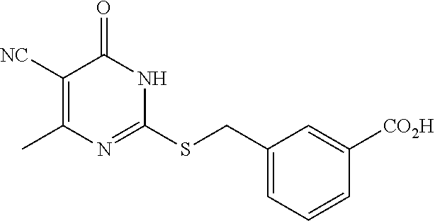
CC1=C([NC])C(=O)NC(SCC2=CC=CC([CO2H])=C2)=N1
